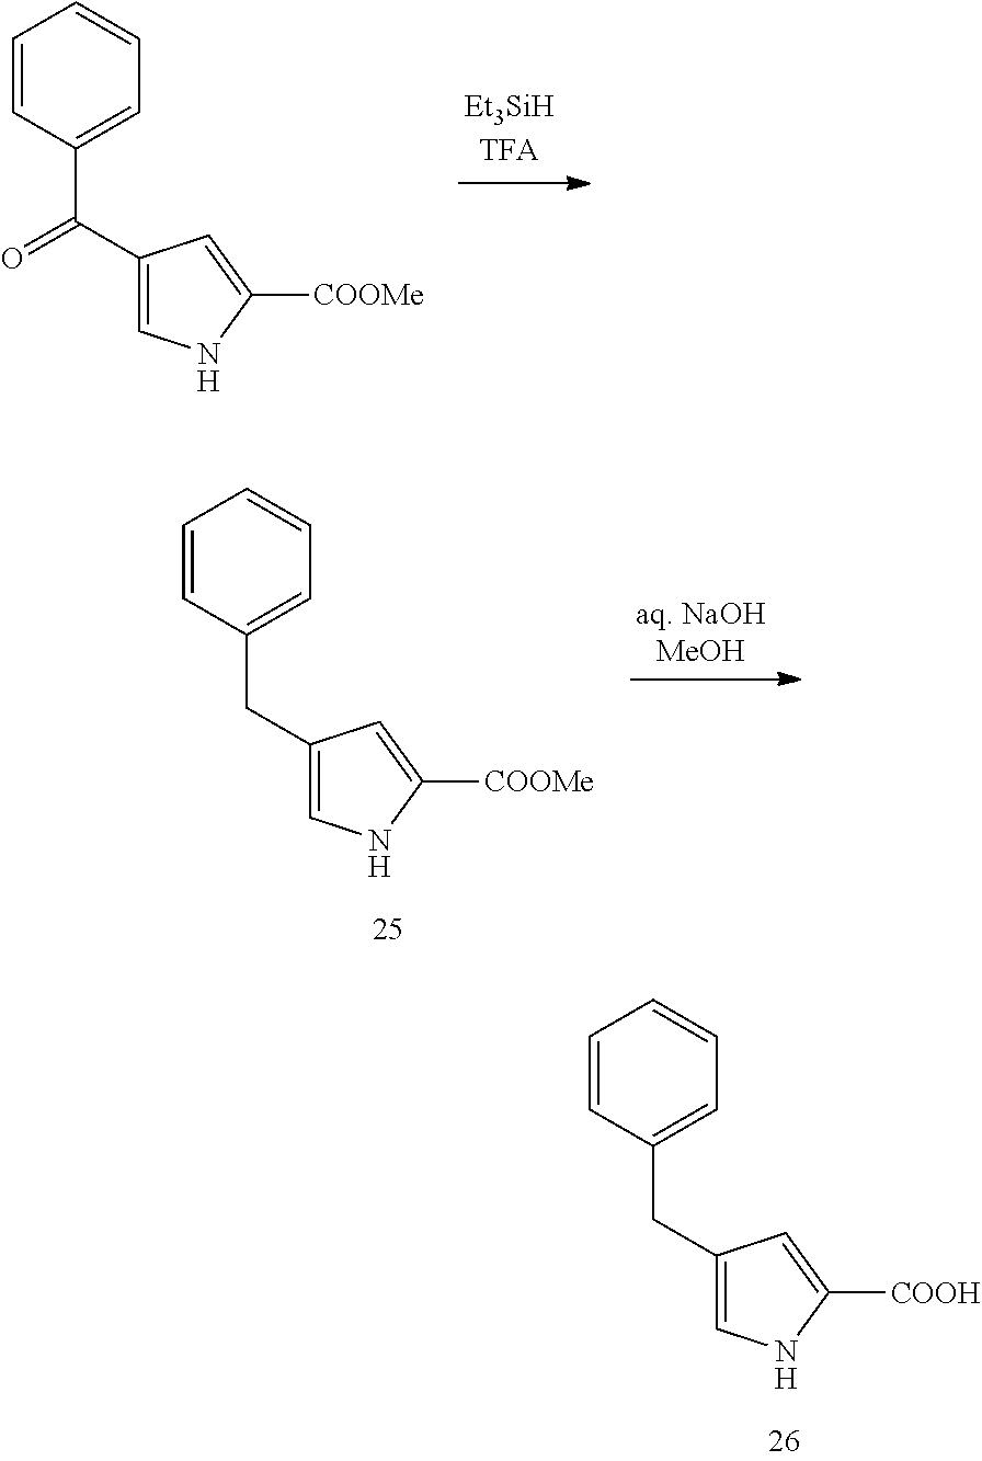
C1=CC(C(=O)C2=CNC([COOMe])=C2)=CC=C1.C1=CC(CC2=CNC([COOMe])=C2)=CC=C1.C1=CC(CC2=CNC([COOH])=C2)=CC=C1
